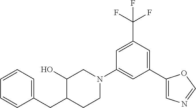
C1=C(C(F)(F)F)C=C(C2=CN=CO2)C=C1N1CC(O)C(CC2=CC=CC=C2)CC1
